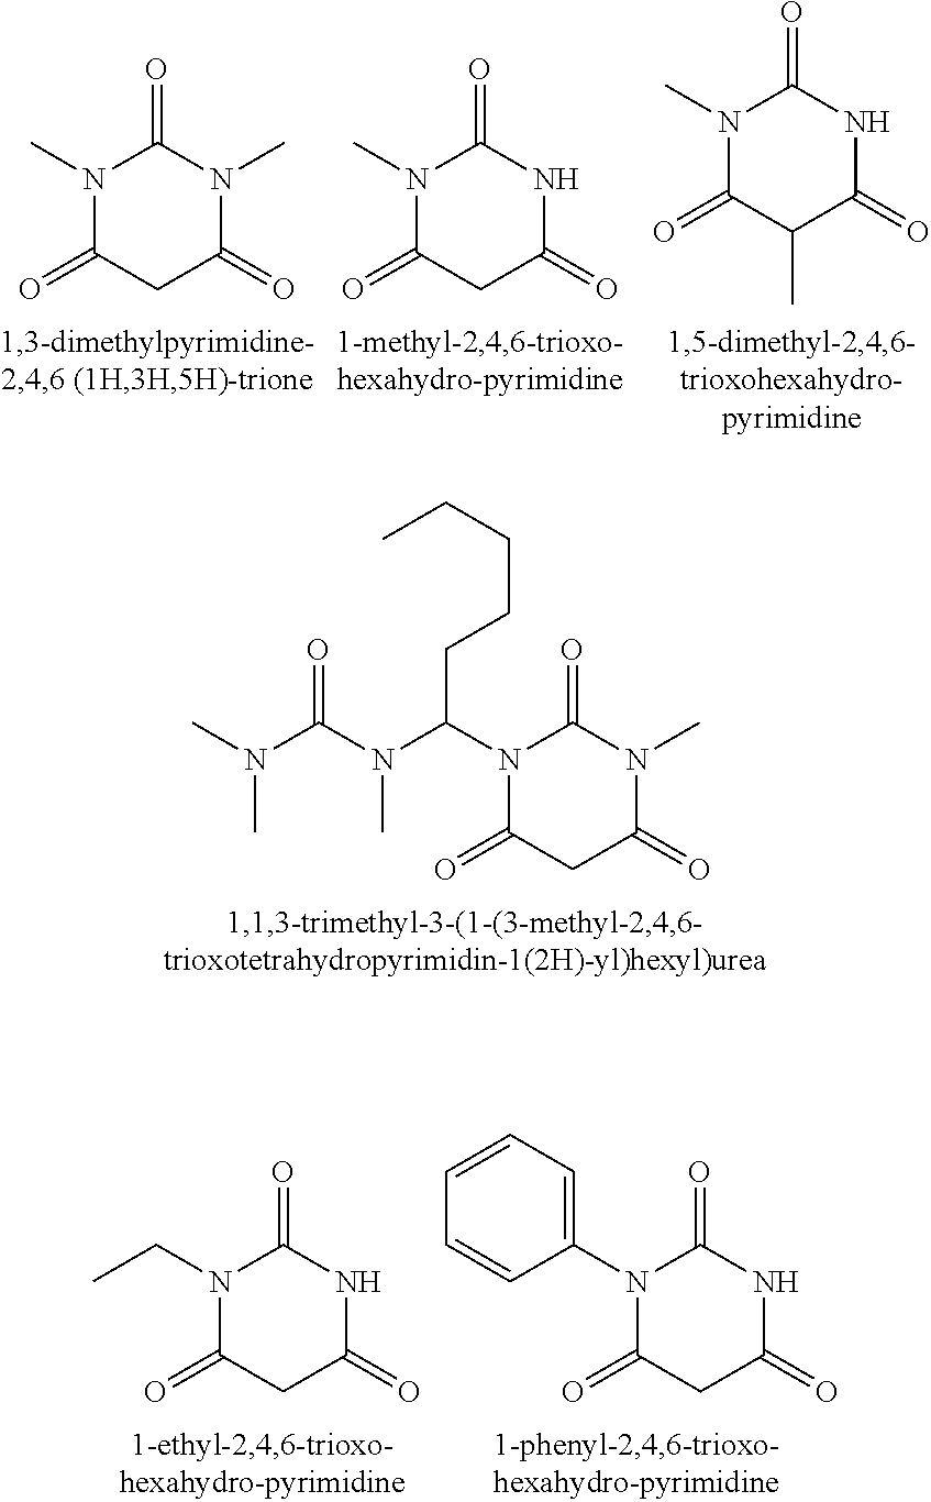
N1(C)C(=O)CC(=O)N(C)C1=O.N1(C)C(=O)CC(=O)NC1=O.N1(C)C(=O)C(C)C(=O)NC1=O.N1(C(N(C(N(C)C)=O)C)CCCCC)C(=O)CC(=O)N(C)C1=O.N1(CC)C(=O)CC(=O)NC1=O.N1(C2=CC=CC=C2)C(=O)CC(=O)NC1=O
